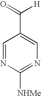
C1=NC([NHMe])=NC=C1C(=O)[H]
